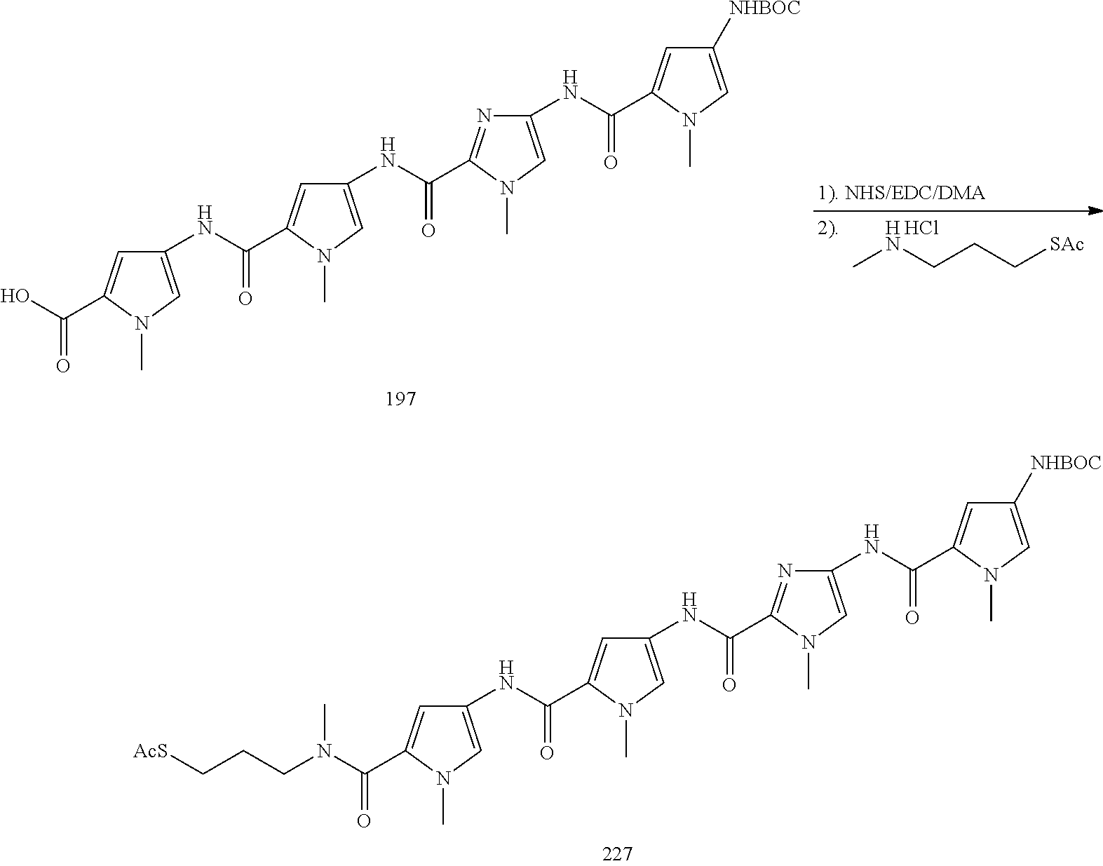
CNCCC[SAc].C1(NC(=O)C2=CC(NC(=O)C3=NC(NC(=O)C4=CC([NHBOC])=CN4C)=CN3C)=CN2C)=CN(C)C(C(=O)O)=C1.Cl.C1(NC(=O)C2=CC(NC(=O)C3=NC(NC(=O)C4=CC([NHBOC])=CN4C)=CN3C)=CN2C)=CN(C)C(C(=O)N(CCC[AcS])C)=C1
